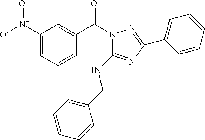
C1=CC=C([N+]([O-])=O)C=C1C(N1C(NCC2=CC=CC=C2)=NC(C2=CC=CC=C2)=N1)=O
